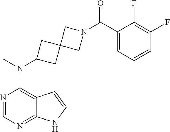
N1=CN=C2C(=C1N(C)C1CC3(C1)CN(C(C1=CC=CC(F)=C1F)=O)C3)C=CN2
